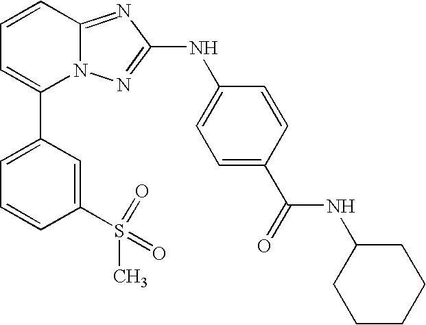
C1(C2=CC=CC3=NC(NC4=CC=C(C(NC5CCCCC5)=O)C=C4)=NN23)=CC=CC(S(C)(=O)=O)=C1
